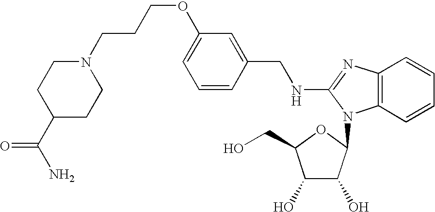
C1=C(OCCCN2CCC(C(N)=O)CC2)C=C(CNC2=NC3=C(N2C2C(O)C(O)C(CO)O2)C=CC=C3)C=C1
